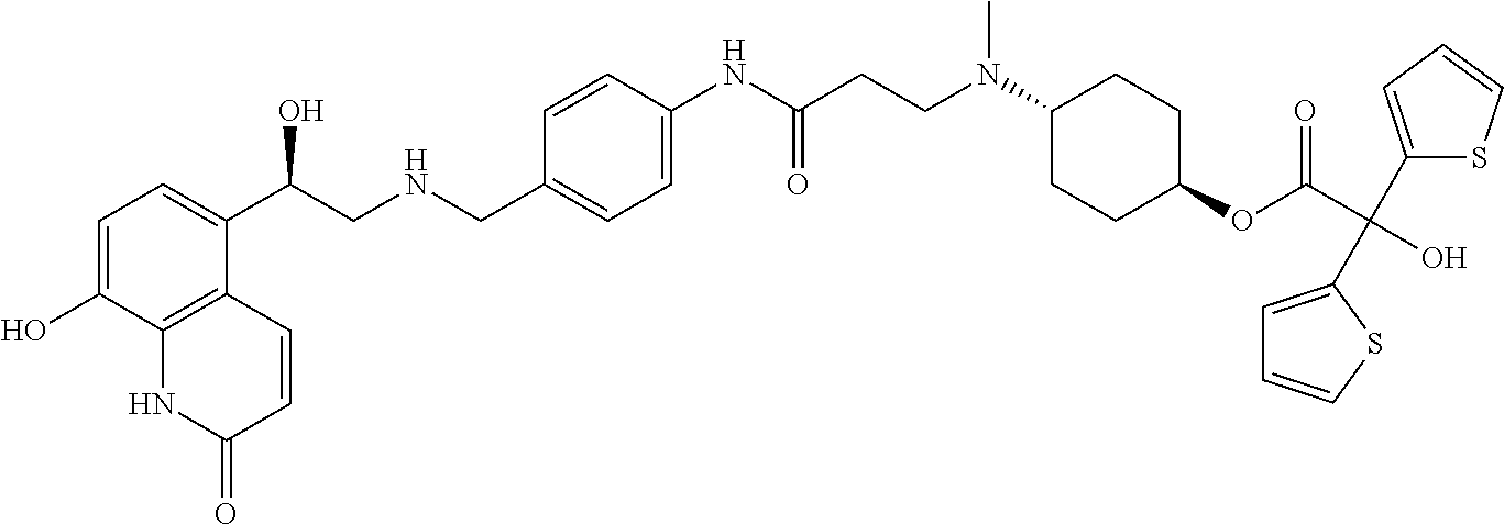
C1=C(O)C2=C(C(C(CNCC3=CC=C(NC(CCN(C4CCC(OC(C(O)(C5=CC=CS5)C5=CC=CS5)=O)CC4)C)=O)C=C3)O)=C1)C=CC(=O)N2
